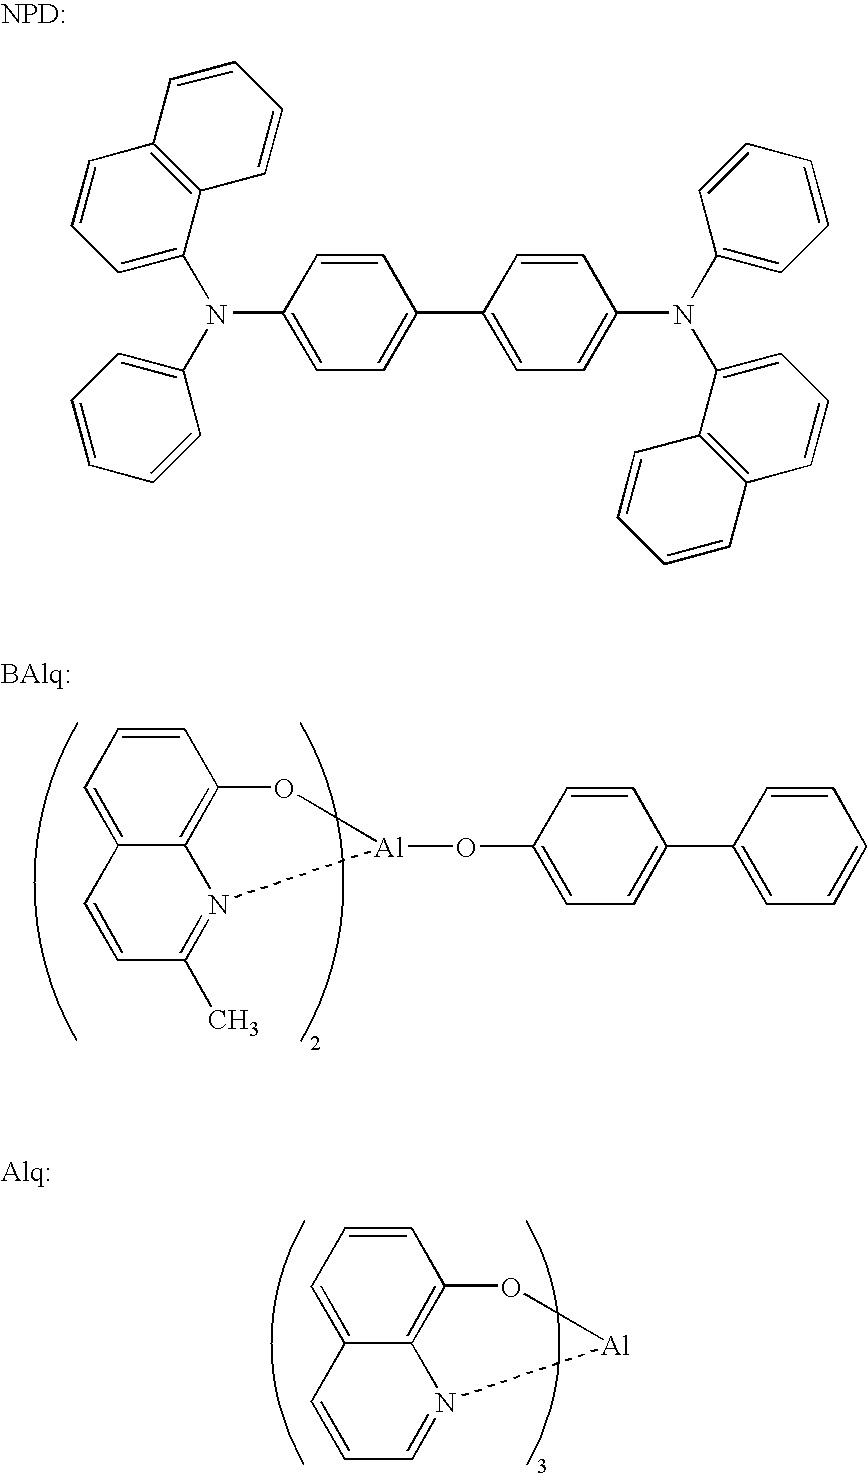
N(C1=CC=C(C2=CC=C(N(C3=CC=CC=C3)C3=CC=CC4=C3C=CC=C4)C=C2)C=C1)(C1=CC=CC2=C1C=CC=C2)C1=CC=CC=C1.[NPD:].C12=CC=CC3=C1N(=C(C)C=C2)[Al](OC1=CC=C(C2=CC=CC=C2)C=C1)O3.C12=CC=CC3=C1N(=CC=C2)[Al]O3
